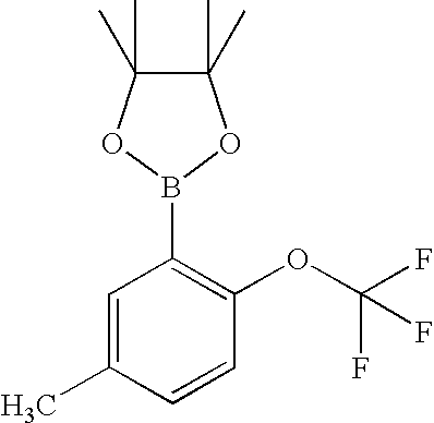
C1=C(C)C=CC(OC(F)(F)F)=C1B1OC(C)(C)C(C)(C)O1
